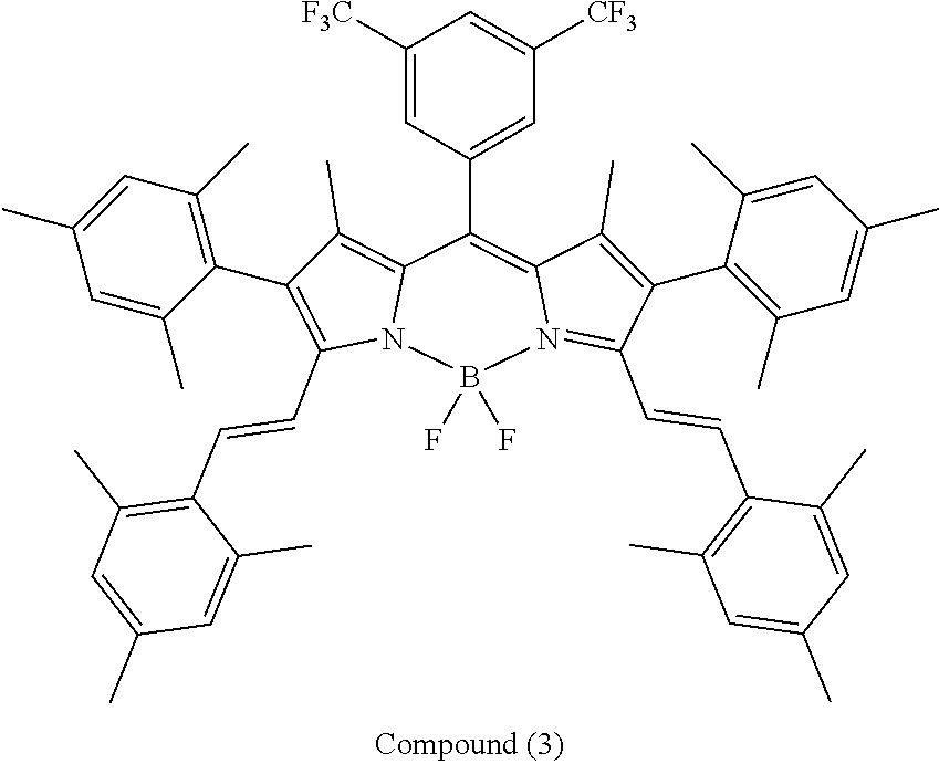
C1(C)=C(C2=C(C=CC3=C(C)C=C(C)C=C3C)N3C(=C2C)C(C2=CC([CF3])=CC([F3C])=C2)=C2C(C)=C(C4=C(C)C=C(C)C=C4C)C(C=CC4=C(C)C=C(C)C=C4C)=N2B3(F)F)C(C)=CC(C)=C1
